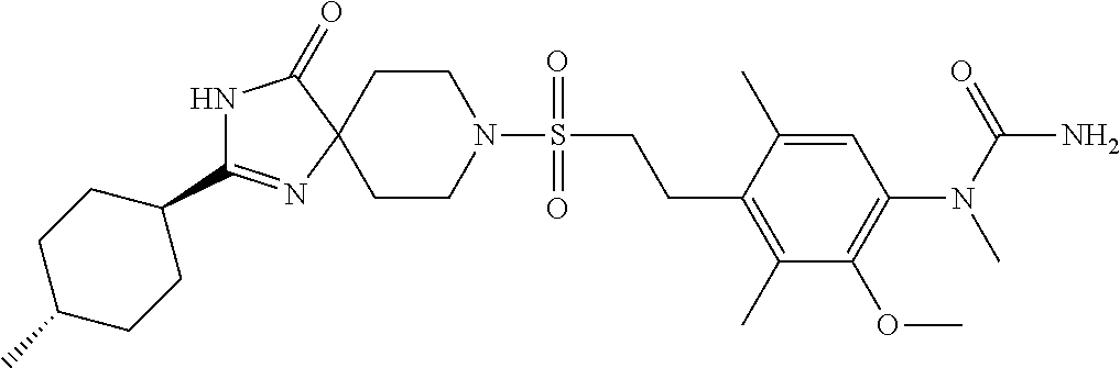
C1CN(S(CCC2=C(C)C(OC)=C(N(C(N)=O)C)C=C2C)(=O)=O)CCC12N=C(C1CCC(C)CC1)NC2=O
